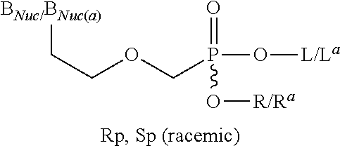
C(OCP(O[L/La])(=O)O[R/Ra])C[BNuc/BNuc(a)]
